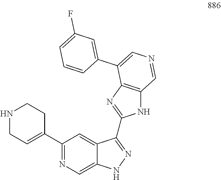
N1CC=C(C2=NC=C3C(=C2)C(C2=NC4=C(N2)C=NC=C4C2=CC(F)=CC=C2)=NN3)CC1
